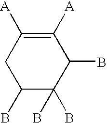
C1(B)C(B)(B)C(B)C([A])=C([A])C1
